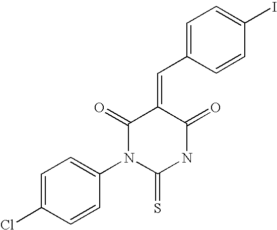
C1=C(C=C2C(=O)N(C3=CC=C(Cl)C=C3)C(=S)NC2=O)C=CC(I)=C1
